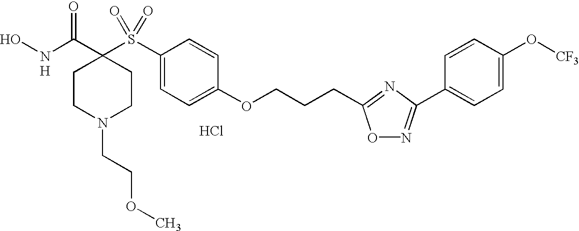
N(C(C1(S(C2=CC=C(OCCCC3=NC(C4=CC=C(O[CF3])C=C4)=NO3)C=C2)(=O)=O)CCN(CCOC)CC1)=O)O.Cl.[H]
